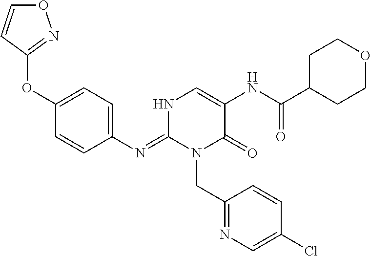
C1(N=C2N(CC3=NC=C(Cl)C=C3)C(=O)C(NC(C3CCOCC3)=O)=CN2)=CC=C(OC2=NOC=C2)C=C1
